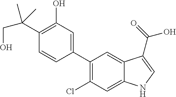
C1(C2=CC(O)=C(C(C)(CO)C)C=C2)=C(Cl)C=C2C(=C1)C(C(=O)O)=CN2
